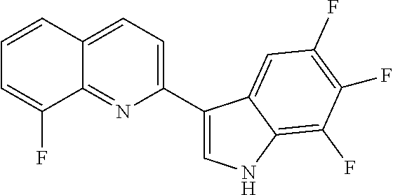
C12=NC(C3=CNC4=C(F)C(F)=C(F)C=C34)=CC=C1C=CC=C2F
